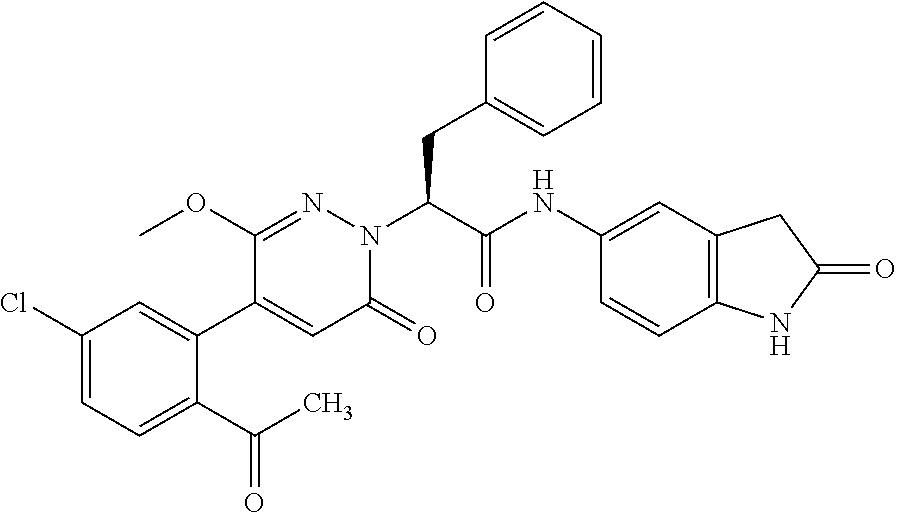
C1(Cl)=CC=C(C(C)=O)C(C2=CC(=O)N(C(CC3=CC=CC=C3)C(NC3=CC4=C(C=C3)NC(=O)C4)=O)N=C2OC)=C1
